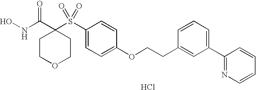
C1(S(C2(C(NO)=O)CCOCC2)(=O)=O)=CC=C(OCCC2=CC(C3=NC=CC=C3)=CC=C2)C=C1.Cl
